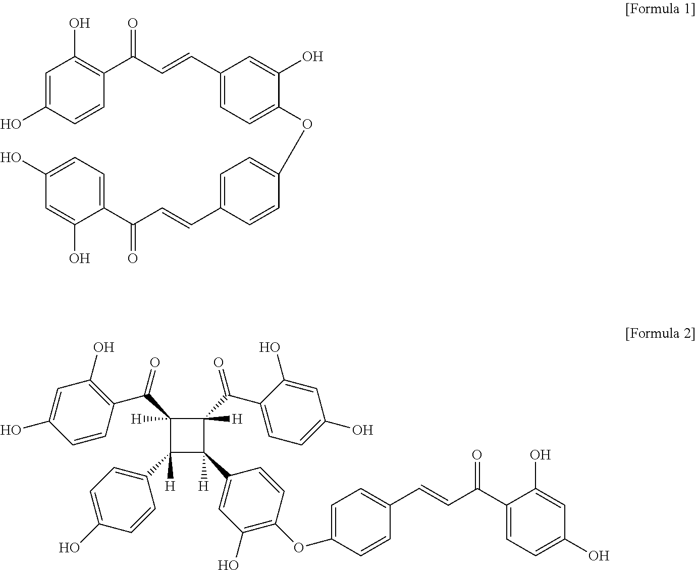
C1(C(C2([H])C([H])(C3=CC=C(O)C=C3)C([H])(C3=CC(O)=C(OC4=CC=C(C=CC(C5=CC=C(O)C=C5O)=O)C=C4)C=C3)C2(C(C2=CC=C(O)C=C2O)=O)[H])=O)=C(O)C=C(O)C=C1.C1=C(O)C=CC(C(C=CC2=CC=C(OC3=CC=C(C=CC(C4=CC=C(O)C=C4O)=O)C=C3)C(O)=C2)=O)=C1O
